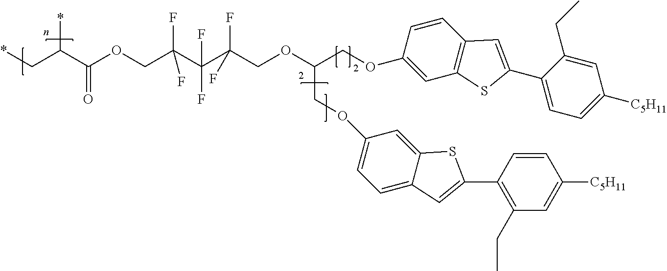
O(CC(OCC(C(C(COC(=O)C(C*)*)(F)F)(F)F)(F)F)COC1=CC=C2C(=C1)SC(C1=C(CC)C=C([C5H11])C=C1)=C2)C1=CC2=C(C=C1)C=C(C1=CC=C([C5H11])C=C1CC)S2
